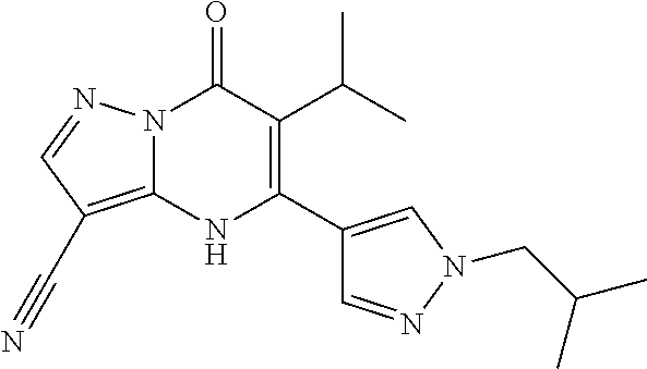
N12C(=C(C#N)C=N1)NC(C1=CN(CC(C)C)N=C1)=C(C(C)C)C2=O
